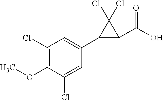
C1(Cl)=C(OC)C(Cl)=CC(C2C(C(O)=O)C2(Cl)Cl)=C1
